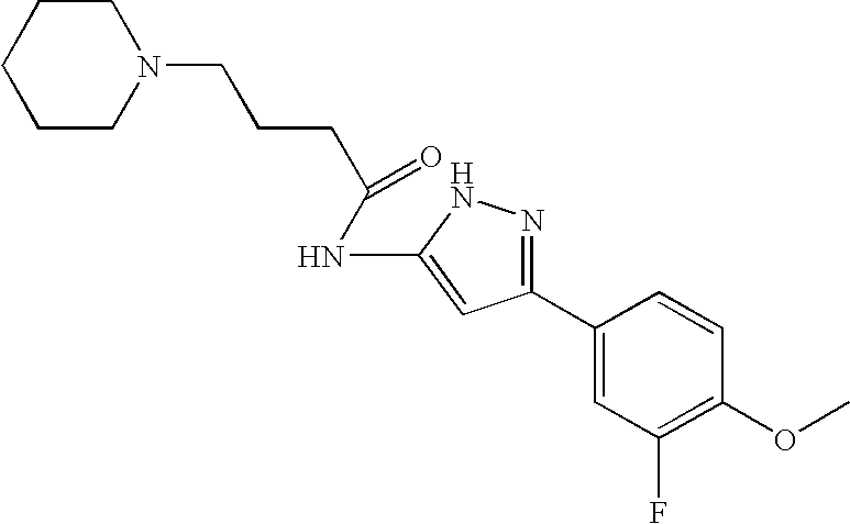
N1(CCCC(NC2=CC(C3=CC(F)=C(OC)C=C3)=NN2)=O)CCCCC1
